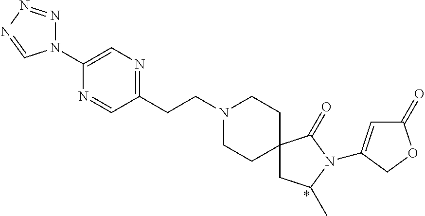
N1(C2=CN=C(CCN3CCC4(CC3)CC(C)N(C3=CC(=O)OC3)C4=O)C=N2)N=NN=C1
